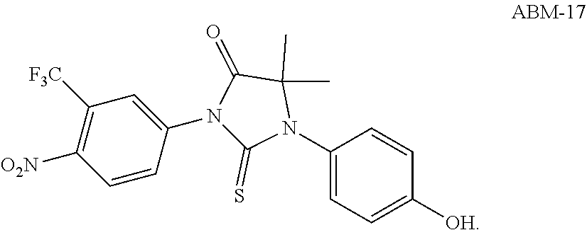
C1=C(N2C(C)(C)C(=O)N(C3=CC([F3C])=C([O2N])C=C3)C2=S)C=CC([OH])=C1
